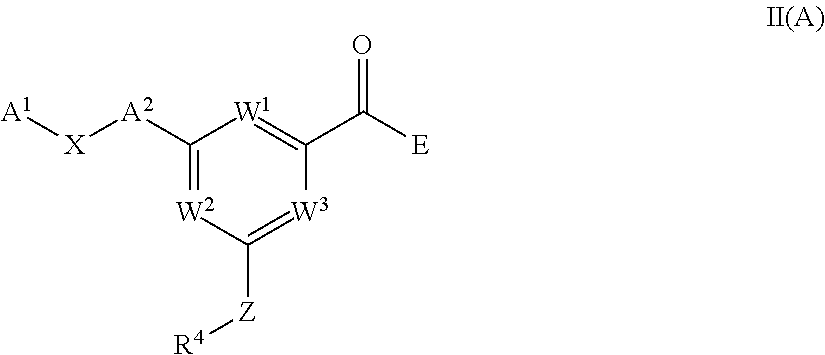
[A2](C1=[W2]C([Z][R4])=[W3]C(C([E])=O)=[W1]1)[X][A1]
